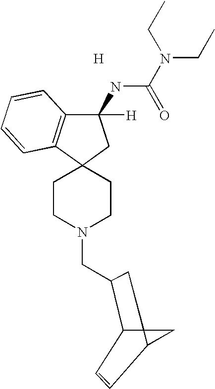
C12(CC(NC(N(CC)CC)=O)([H])C3=C1C=CC=C3)CCN(CC1C3C4(C(C=C3)C4)C1)CC2.[H]
